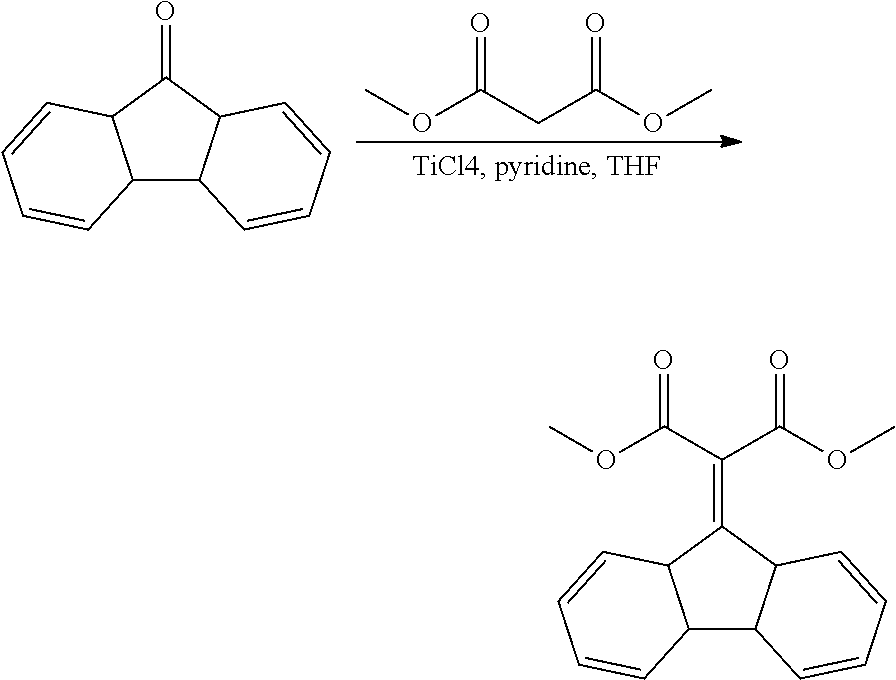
COC(CC(OC)=O)=O.C12C3C(C(=O)C1C=CC=C2)C=CC=C3.COC(=O)C(C(OC)=O)=C1C2C(C3C1C=CC=C3)C=CC=C2
